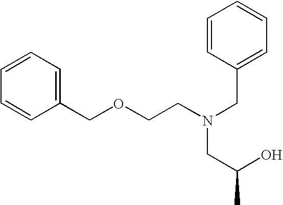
C(OCCN(CC(O)C)CC1=CC=CC=C1)C1=CC=CC=C1
